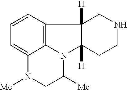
C12=C3C=CC=C1N([Me])CC([Me])N2C1([H])C3([H])CNCC1
